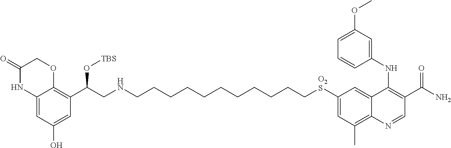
C12=CC(O)=CC(C(CNCCCCCCCCCCC[O2S]C3=CC(C)=C4C(=C3)C(NC3=CC(OC)=CC=C3)=C(C(N)=O)C=N4)O[TBS])=C1OCC(=O)N2
